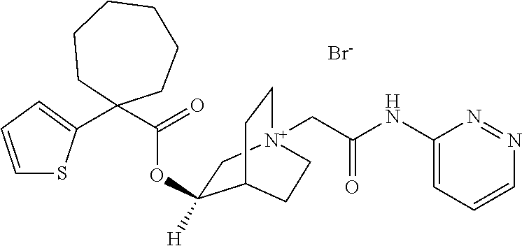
C1=CC=C(C2(C(=O)OC3([H])C[N+]4(CC(NC5=CC=CN=N5)=O)CCC3CC4)CCCCCC2)S1.[Br-]
